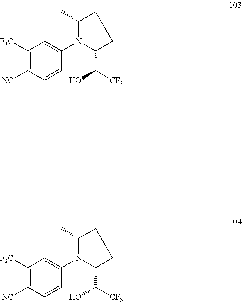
C1([F3C])=C([NC])C=CC(N2C(C([CF3])O)CCC2C)=C1.C1([F3C])=C([NC])C=CC(N2C(C([CF3])O)CCC2C)=C1
